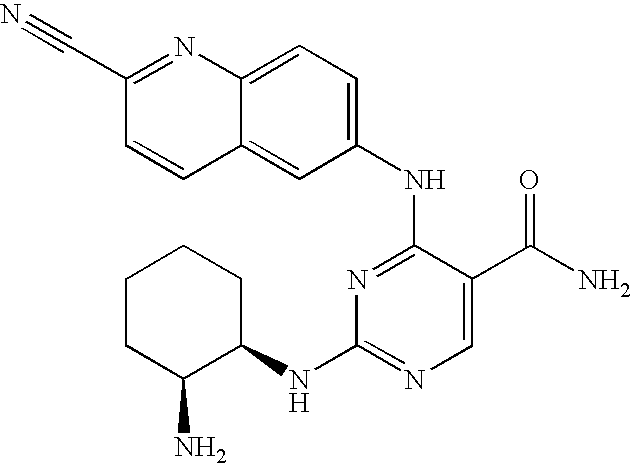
C1CC(N)C(NC2=NC=C(C(N)=O)C(NC3=CC=C4C(=C3)C=CC(C#N)=N4)=N2)CC1
